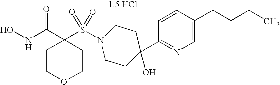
C1(S(N2CCC(O)(C3=NC=C(CCCC)C=C3)CC2)(=O)=O)(C(NO)=O)CCOCC1.[1.5 HCl]
